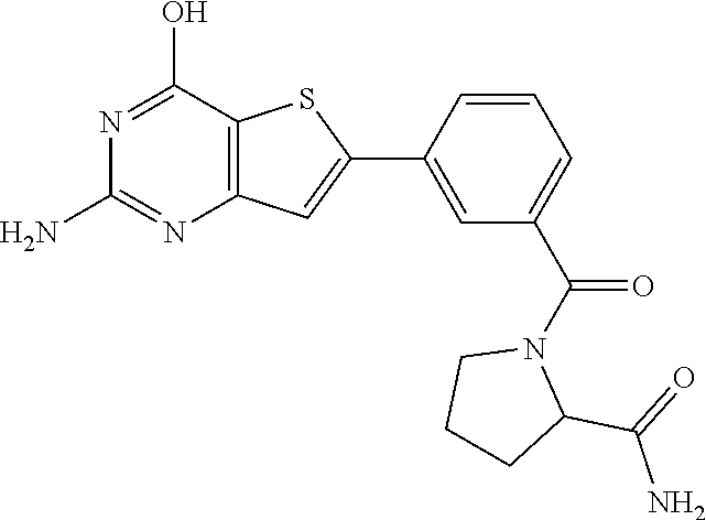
NC1=NC2=C(C(O)=N1)SC(C1=CC(C(=O)N3CCCC3C(N)=O)=CC=C1)=C2
